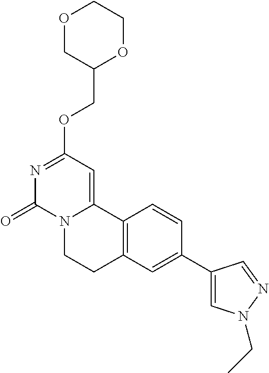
O1CC(COC2=NC(=O)N3C(=C2)C2=C(CC3)C=C(C3=CN(CC)N=C3)C=C2)OCC1
